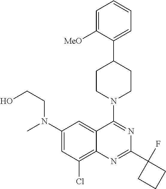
C1=C([MeO])C(C2CCN(C3=NC(C4(F)CCC4)=NC4=C(Cl)C=C(N(C)CCO)C=C34)CC2)=CC=C1
